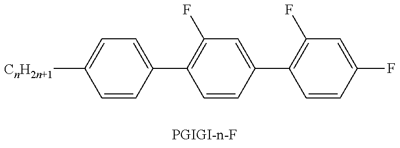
C1=CC(C2=C(F)C=C(C3=C(F)C=C(F)C=C3)C=C2)=CC=C1[CnH2n+1]
